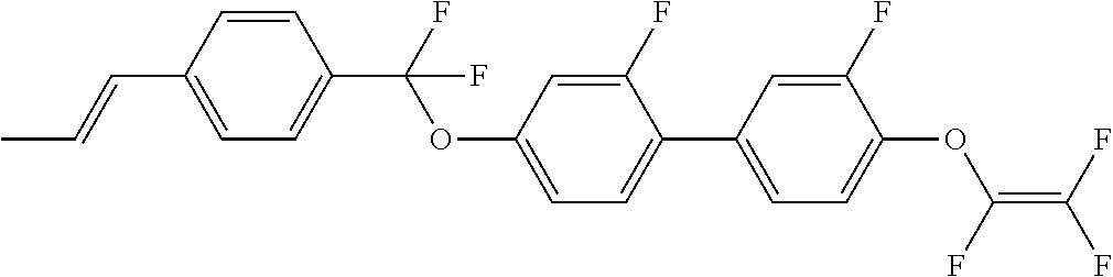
CC=CC1=CC=C(C(F)(OC2=CC=C(C3=CC=C(OC(F)=C(F)F)C(F)=C3)C(F)=C2)F)C=C1
